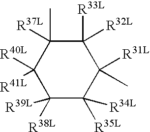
C1([R32L])([R33L])C([R37L])(C)C([R40L])([R41L])C([R38L])([R39L])C([R35L])([R34L])C1([R31L])C
